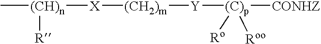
C[(CH)n]([X][(CH2)m][Y][(C)p]([CONHZ])([Ro])[Roo])[R]
